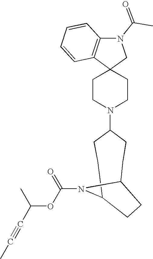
C1CN(C2CCC3N(C(OC(C#CC)C)=O)C(CC2)CC3)CCC12CN(C(=O)C)C1=C2C=CC=C1
